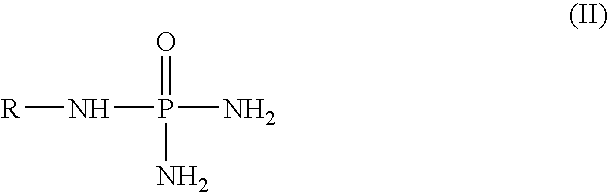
[R]NP(N)(=O)N
